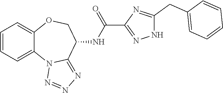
C12=CC=CC=C1OCC(NC(=O)C1=NNC(CC3=CC=CC=C3)=N1)C1=NN=NN21
